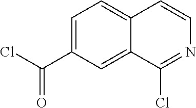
C1=C(C(Cl)=O)C=C2C(=C1)C=CN=C2Cl
